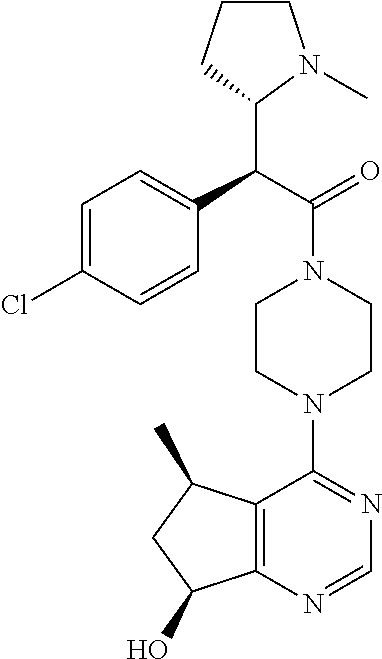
C1=C(Cl)C=CC(C(C(=O)N2CCN(C3=NC=NC4=C3C(C)CC4O)CC2)C2N(C)CCC2)=C1
